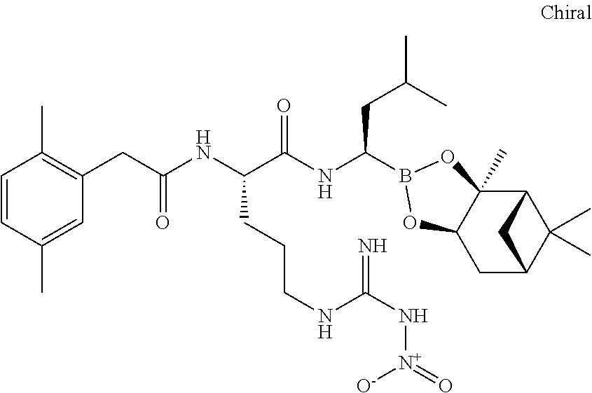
C12C3(C)C(CC(C1(C)C)C2)OB(C(NC(C(NC(CC1=C(C)C=CC(C)=C1)=O)CCCNC(N[N+]([O-])=O)=N)=O)CC(C)C)O3
